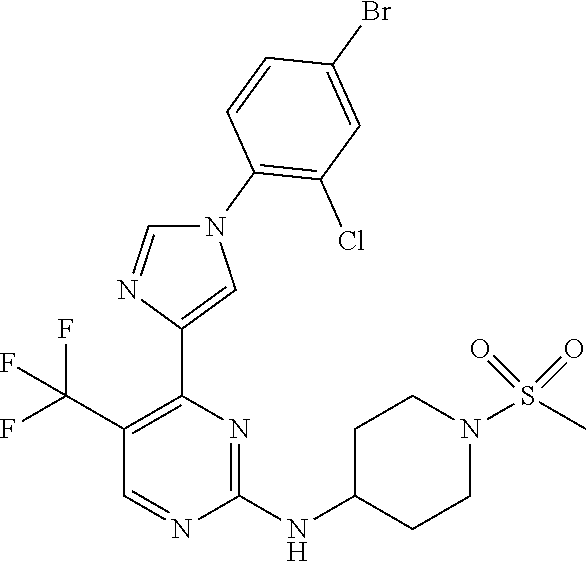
N1(C2=C(Cl)C=C(Br)C=C2)C=NC(C2=C(C(F)(F)F)C=NC(NC3CCN(S(C)(=O)=O)CC3)=N2)=C1
